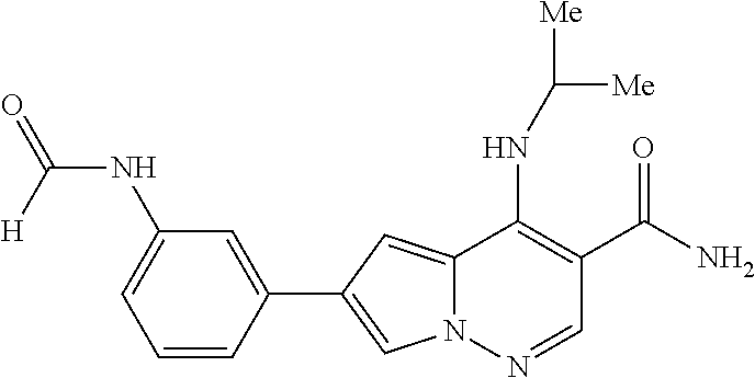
N12C(=CC(C3=CC(NC(=O)[H])=CC=C3)=C1)C(NC([Me])[Me])=C(C(N)=O)C=N2
